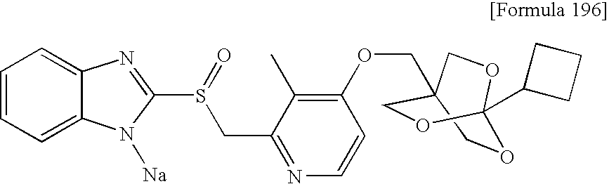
C1C2(COC3=C(C)C(CS(C4=NC5=CC=CC=C5N4[Na])=O)=NC=C3)COC(C3CCC3)(O1)OC2
